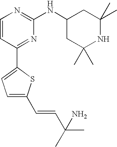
C1=CC(C2=CC=C(C=CC(C)(N)C)S2)=NC(NC2CC(C)(C)NC(C)(C)C2)=N1
